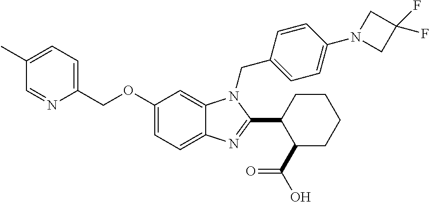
C1(COC2=CC=C3C(=C2)N(CC2=CC=C(N4CC(F)(F)C4)C=C2)C(C2C(C(O)=O)CCCC2)=N3)=CC=C(C)C=N1
